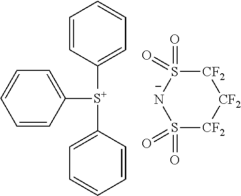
C1([S+](C2=CC=CC=C2)C2=CC=CC=C2)=CC=CC=C1.[CF2]1[CF2]S(=O)(=O)[N-]S(=O)(=O)[CF2]1
